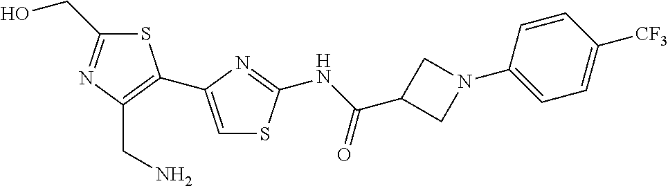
S1C(CO)=NC(CN)=C1C1=CSC(NC(=O)C2CN(C3=CC=C([CF3])C=C3)C2)=N1
